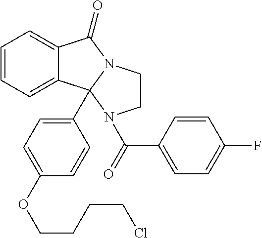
C1=CC=C2C(=C1)C(=O)N1CCN(C(=O)C3=CC=C(F)C=C3)C21C1=CC=C(OCCCCCl)C=C1
